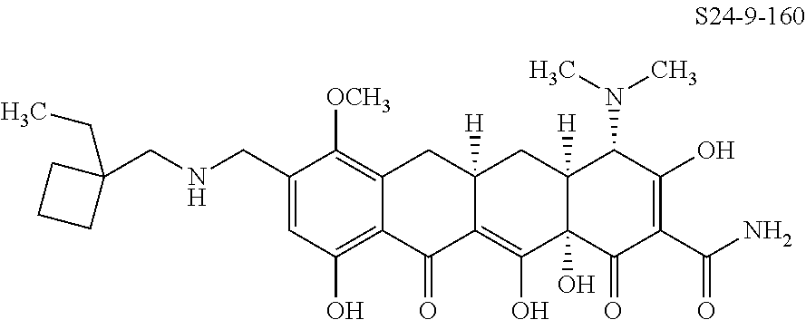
C1(CNCC2(CC)CCC2)=CC(O)=C2C(=C1[OCH3])CC1([H])C(=C(O)C3(O)C([H])(C1)C(N(C)C)C(O)=C(C(N)=O)C3=O)C2=O
